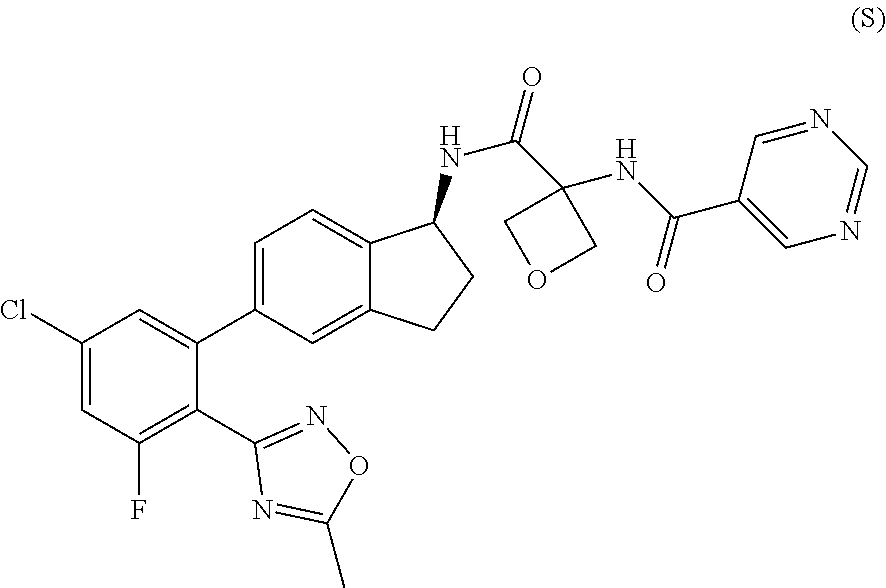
C1(Cl)=CC(F)=C(C2=NOC(C)=N2)C(C2=CC=C3C(=C2)CCC3NC(=O)C2(NC(=O)C3=CN=CN=C3)COC2)=C1
